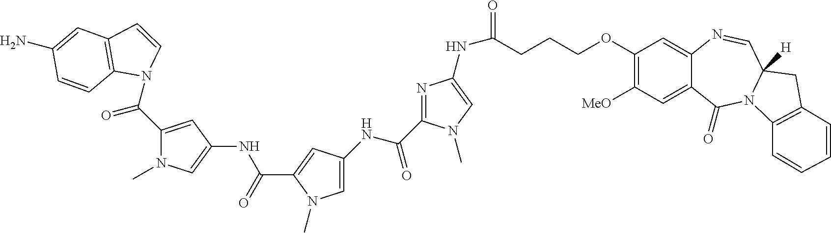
C1(C(=O)N2C3=C(C=C(N)C=C3)C=C2)=CC(NC(C2=CC(NC(=O)C3=NC(NC(CCCOC4=C([MeO])C=C5C(=C4)N=CC4([H])N(C5=O)C5=C(C4)C=CC=C5)=O)=CN3C)=CN2C)=O)=CN1C
